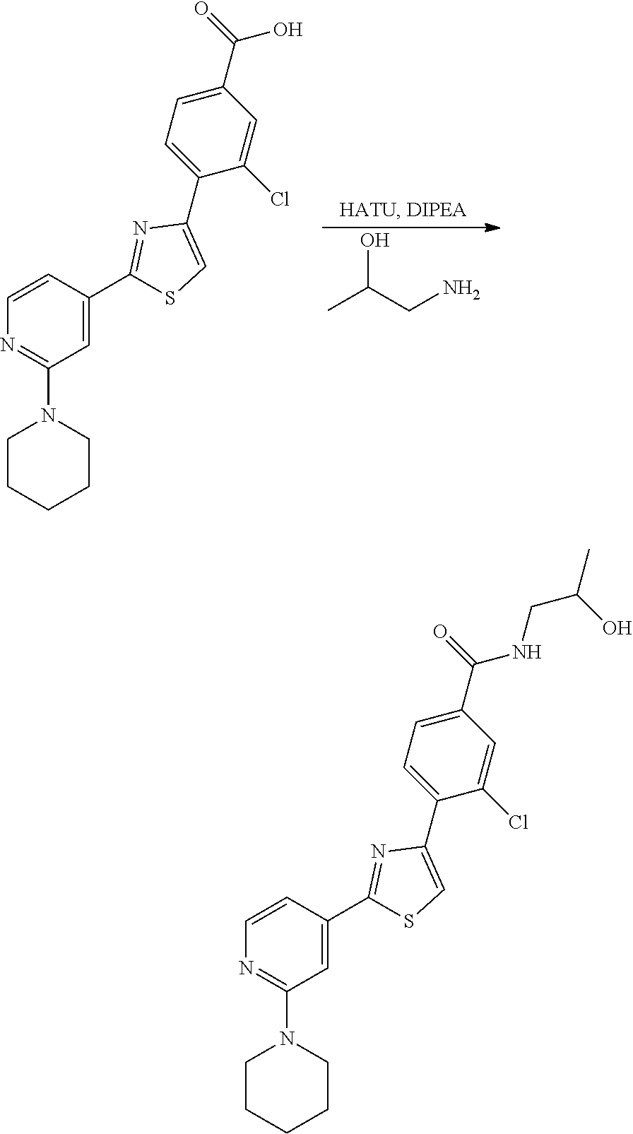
CC(CN)O.C1CCCCN1C1=NC=CC(C2=NC(C3=CC=C(C(=O)O)C=C3Cl)=CS2)=C1.C1CCCCN1C1=NC=CC(C2=NC(C3=CC=C(C(=O)NCC(O)C)C=C3Cl)=CS2)=C1
